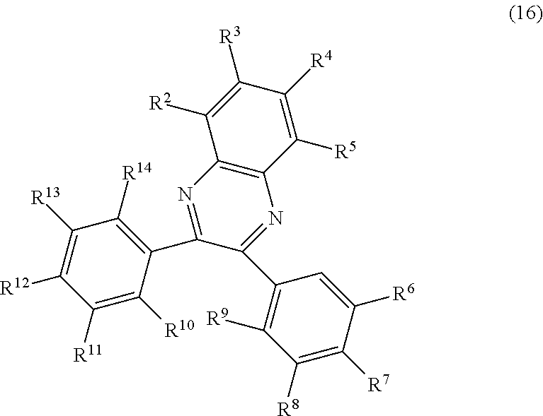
C1(C2=C([R14])C([R13])=C([R12])C([R11])=C2[R10])=NC2=C(N=C1C1=C([R9])C([R8])=C([R7])C([R6])=C1)C([R5])=C([R4])C([R3])=C2[R2]
